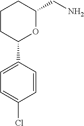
C1=C(C2OC(CN)CCC2)C=CC(Cl)=C1
